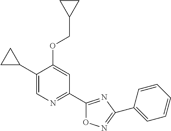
C1(C2CC2)=CN=C(C2=NC(C3=CC=CC=C3)=NO2)C=C1OCC1CC1
